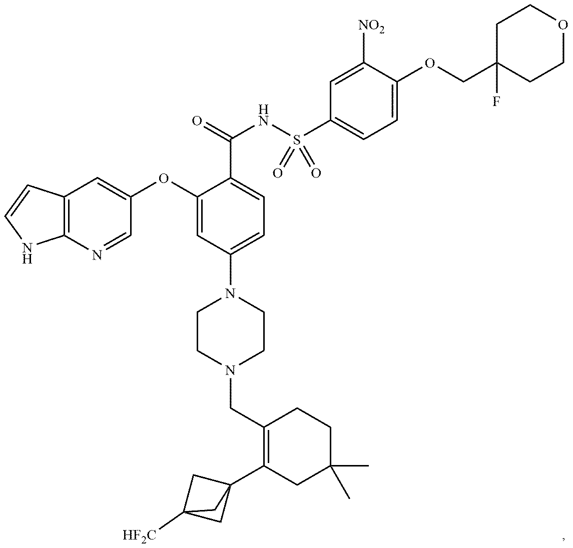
C12=C(N=CC(OC3=CC(N4CCN(CC5=C(C67CC([HF2C])(C6)C7)CC(C)(C)CC5)CC4)=CC=C3C(=O)NS(C3=CC=C(OCC4(F)CCOCC4)C([NO2])=C3)(=O)=O)=C1)NC=C2
